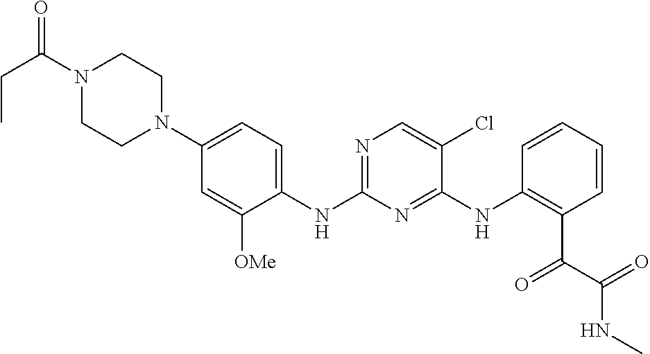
N1(C(CC)=O)CCN(C2=CC=C(NC3=NC=C(Cl)C(NC4=C(C(=O)C(=O)NC)C=CC=C4)=N3)C([OMe])=C2)CC1
